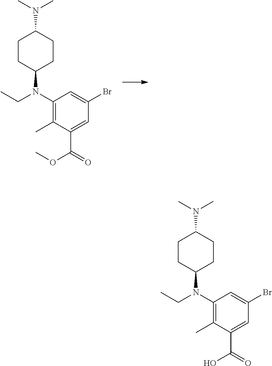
C1(N(CC)C2CCC(N(C)C)CC2)=C(C)C(C(=O)OC)=CC(Br)=C1.C1(N(CC)C2CCC(N(C)C)CC2)=C(C)C(C(=O)O)=CC(Br)=C1
